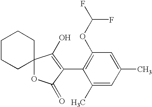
C1(OC(F)F)=C(C2=C(O)C3(OC2=O)CCCCC3)C(C)=CC(C)=C1
